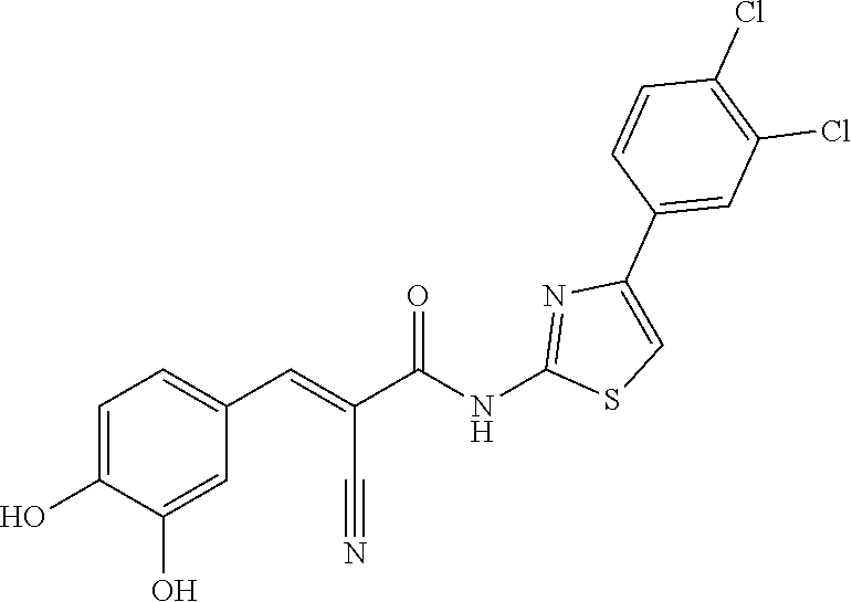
C1(Cl)=C(Cl)C=C(C2=CSC(NC(C(=CC3=CC=C(O)C(O)=C3)C#N)=O)=N2)C=C1
